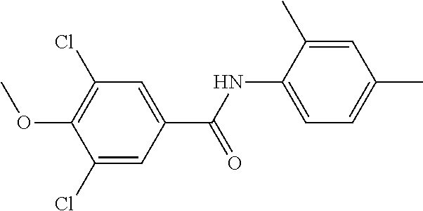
C1(Cl)=CC(C(=O)NC2=CC=C(C)C=C2C)=CC(Cl)=C1OC
